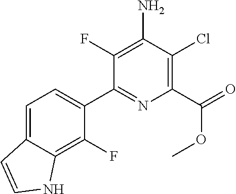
C1=C2C(=C(F)C(C3=NC(C(=O)OC)=C(Cl)C(N)=C3F)=C1)NC=C2
